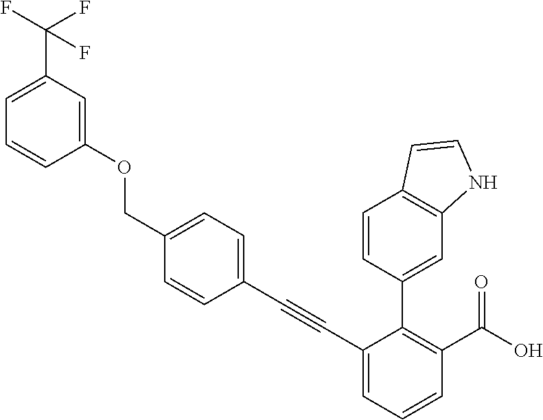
C1(C#CC2=CC=C(COC3=CC(C(F)(F)F)=CC=C3)C=C2)=CC=CC(C(O)=O)=C1C1=CC2=C(C=C1)C=CN2
